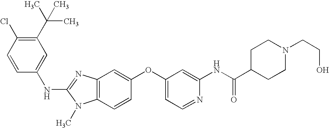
C1(C(C)(C)C)=C(Cl)C=CC(NC2=NC3=C(N2C)C=CC(OC2=CC=NC(NC(C4CCN(CCO)CC4)=O)=C2)=C3)=C1
